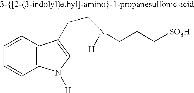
C1=CC2=C(C=C1)N([H])C=C2CCN(CCC[SO3H])[H]
